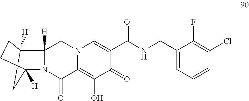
N12C(=O)C3=C(O)C(=O)C(C(NCC4=CC=CC(Cl)=C4F)=O)=CN3CC1([H])C1([H])CCC2([H])C1
